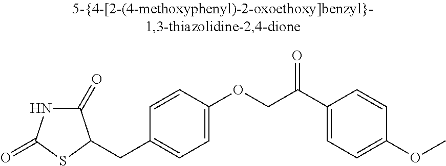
C1(OC)=CC=C(C(COC2=CC=C(CC3C(=O)NC(=O)S3)C=C2)=O)C=C1
